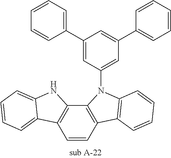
C1=CC2=C(C3=C1C1=CC=CC=C1N3)N(C1=CC(C3=CC=CC=C3)=CC(C3=CC=CC=C3)=C1)C1=C2C=CC=C1
